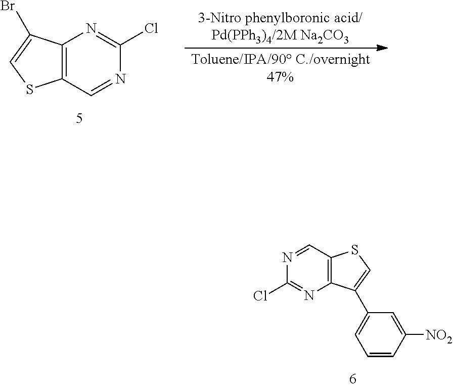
C12=C(N=C(Cl)N=C1)C(C1=CC=CC([NO2])=C1)=CS2.C12=C(C=NC(Cl)=N1)SC=C2Br
